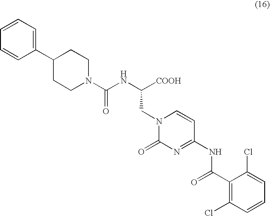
C1(C2CCN(C(NC([COOH])CN3C(=O)N=C(NC(C4=C(Cl)C=CC=C4Cl)=O)C=C3)=O)CC2)=CC=CC=C1
